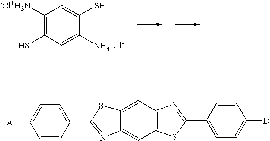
C1([-Cl+H3N])=C(S)C=C([NH3+Cl-])C(S)=C1.C12=CC3=C(C=C1N=C(C1=CC=C([A])C=C1)S2)SC(C1=CC=C([D])C=C1)=N3
